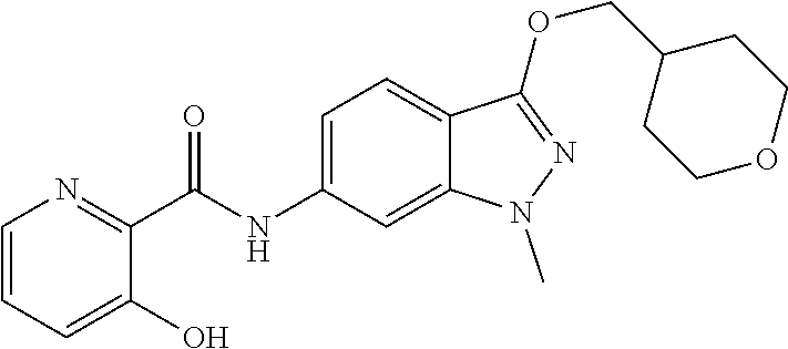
C(NC1=CC=C2C(=C1)N(C)N=C2OCC1CCOCC1)(C1=NC=CC=C1O)=O
